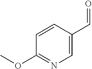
C1=C(C=O)C=CC(OC)=N1
